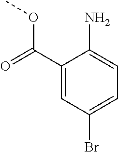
C1(C(=O)OC)=CC(Br)=CC=C1N
